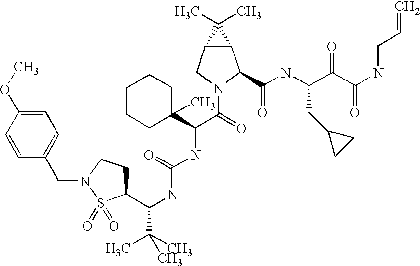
C12C(CN(C(C(NC(NC(C(C)(C)C)C3CCN(CC4=CC=C(OC)C=C4)S3(=O)=O)=O)C3(C)CCCCC3)=O)C1C(NC(C(C(NCC=C)=O)=O)CC1CC1)=O)C2(C)C
